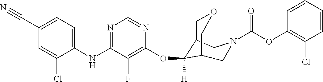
C1(NC2=NC=NC(OC3([H])C4COCC3CN(C(OC3=C(Cl)C=CC=C3)=O)C4)=C2F)=CC=C(C#N)C=C1Cl
